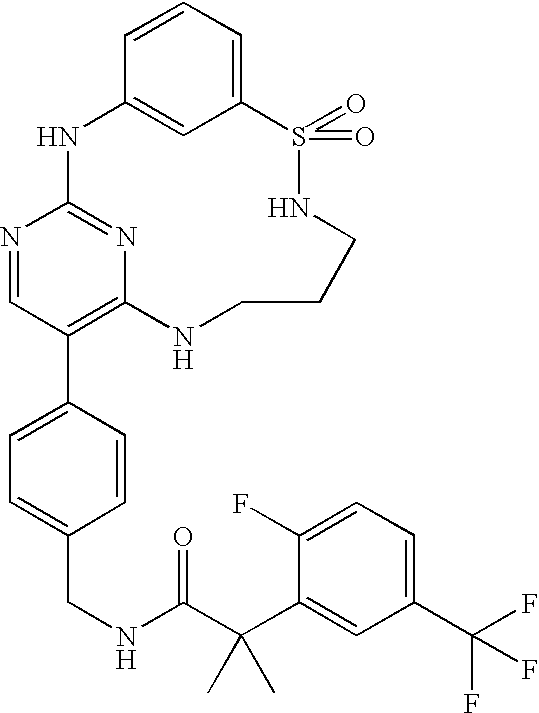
C12=CC=CC(=C1)NC1=NC(=C(C3=CC=C(CNC(C(C4=CC(C(F)(F)F)=CC=C4F)(C)C)=O)C=C3)C=N1)NCCCNS2(=O)=O
